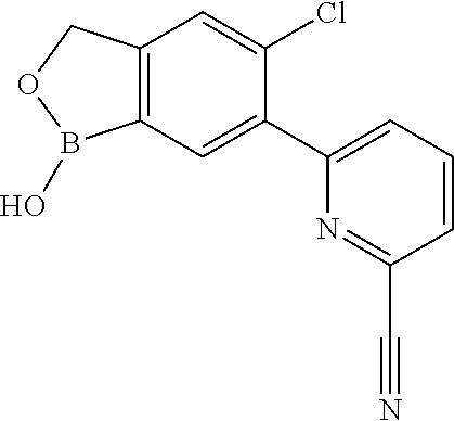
C12=C(COB1O)C=C(Cl)C(C1=CC=CC(C#N)=N1)=C2
